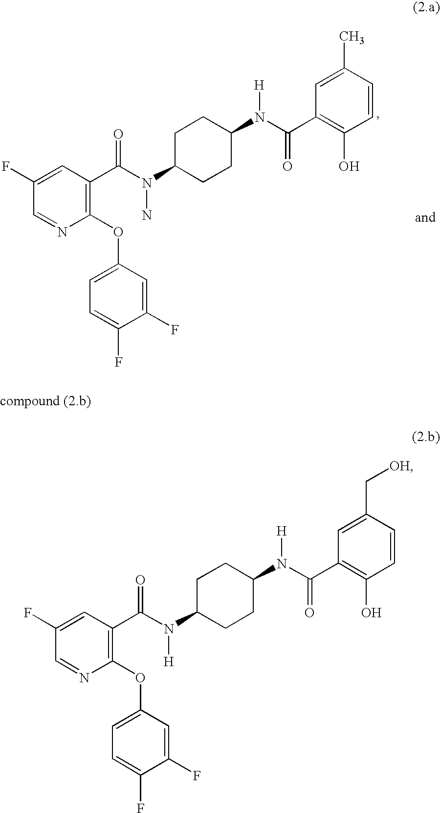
C1(F)=CC(C(=O)N(N)C2CCC(N([H])C(=O)C3=C(O)C=CC(C)=C3)CC2)=C(OC2=CC=C(F)C(F)=C2)N=C1.C1(F)=CC(C(N([H])C2CCC(N(C(=O)C3=C(O)C=CC(C[OH])=C3)[H])CC2)=O)=C(OC2=CC=C(F)C(F)=C2)N=C1
